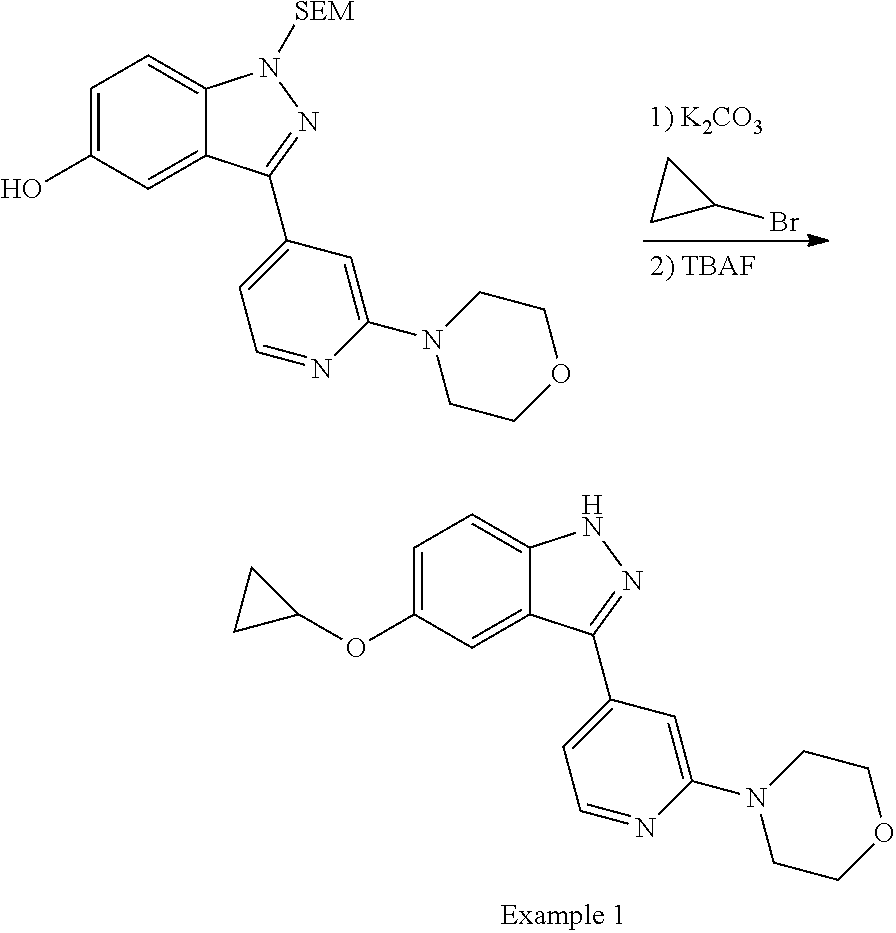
[1) K2CO3].C1CC1Br.C1=C(O)C=C2C(=C1)N([SEM])N=C2C1=CC=NC(N2CCOCC2)=C1.C1=C(OC2CC2)C=C2C(=C1)NN=C2C1=CC=NC(N2CCOCC2)=C1
